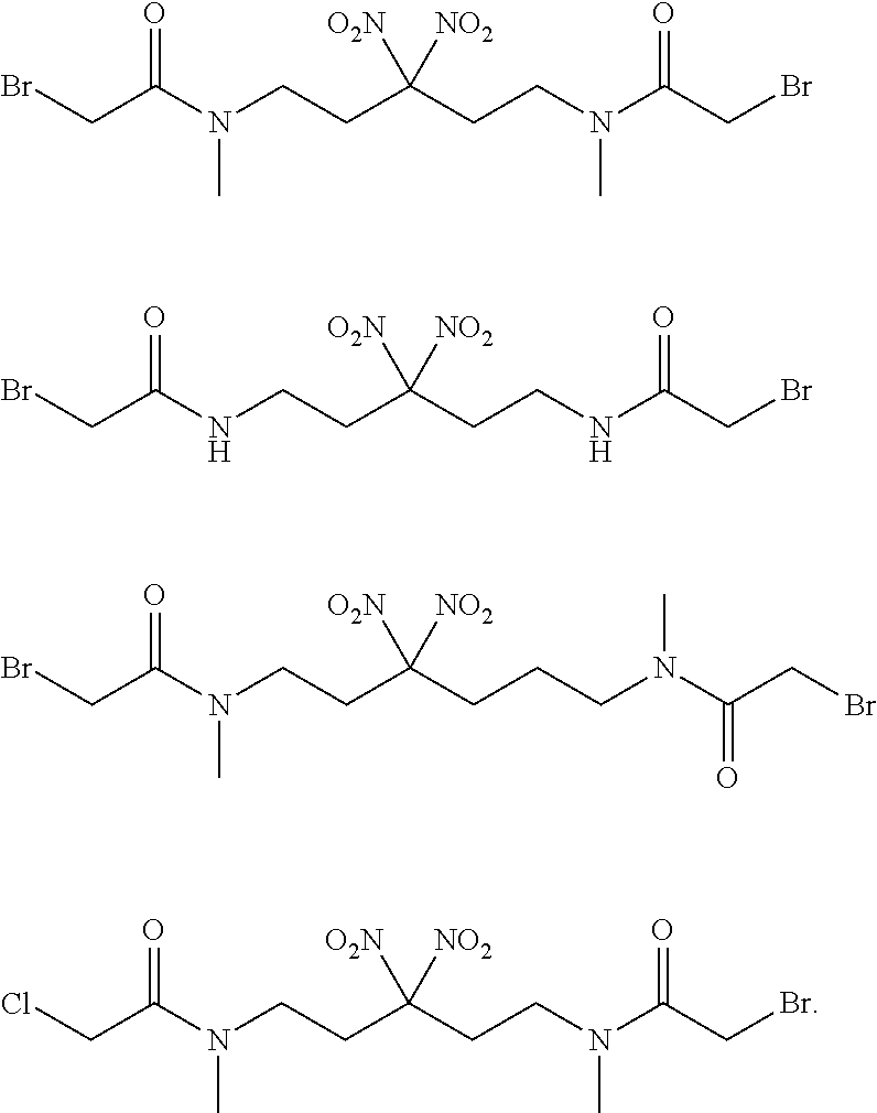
BrCC(N(CCC(CCN(C(CBr)=O)C)([O2N])[NO2])C)=O.BrCC(NCCC(CCNC(CBr)=O)([O2N])[NO2])=O.BrCC(N(CCC(CCCN(C(CBr)=O)C)([O2N])[NO2])C)=O.ClCC(N(CCC(CCN(C(CBr)=O)C)([O2N])[NO2])C)=O
